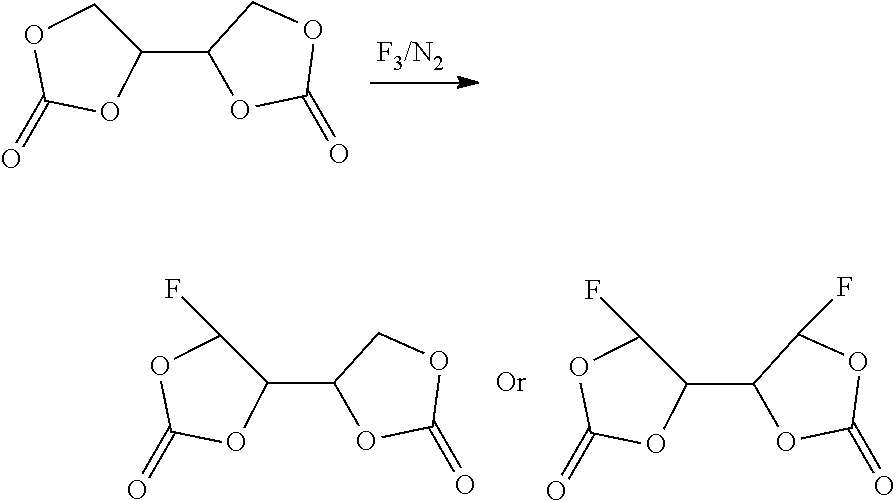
C1(C2OC(=O)OC2)COC(=O)O1.C1(C2OC(=O)OC2)C(F)OC(=O)O1.C1(C2OC(=O)OC2F)C(F)OC(=O)O1
